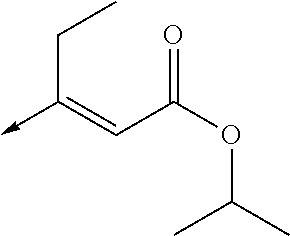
C(C(OC(C)C)=O)=C(->C)CC
